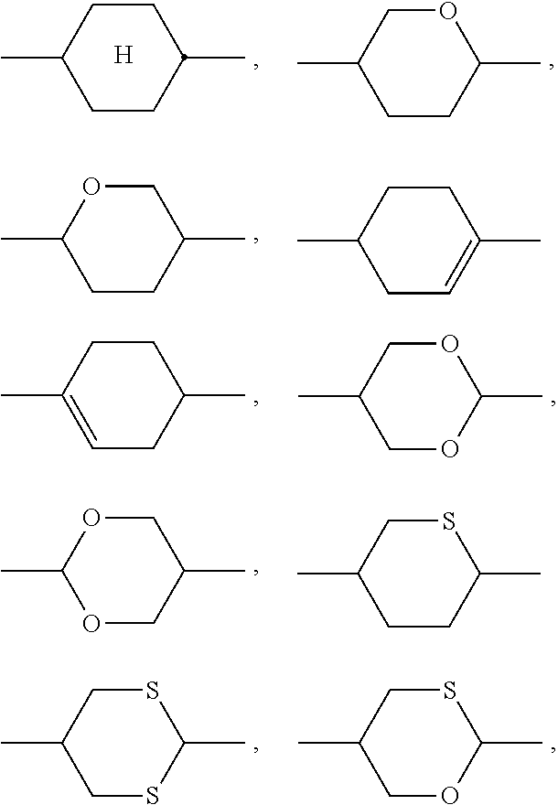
C1CC(C)CCC1C.[H].O1CC(C)CCC1C.C1OC(C)CCC1C.C1CC(C)CC=C1C.C1CC(C)=CCC1C.O1CC(C)COC1C.C1OC(C)OCC1C.S1CC(C)CCC1C.S1CC(C)CSC1C.S1CC(C)COC1C
